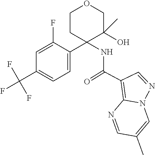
C1=NC2=C(C(=O)NC3(C4=CC=C(C(F)(F)F)C=C4F)CCOCC3(O)C)C=NN2C=C1C
